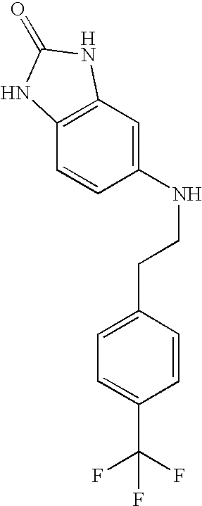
C12=C(C=C(NCCC3=CC=C(C(F)(F)F)C=C3)C=C1)NC(=O)N2
